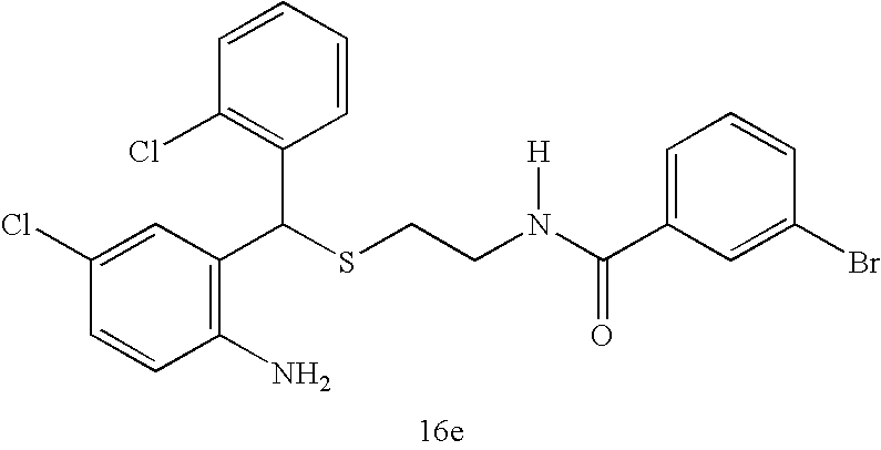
C1=CC(Cl)=CC(C(SCCN(C(=O)C2=CC=CC(Br)=C2)[H])C2=C(Cl)C=CC=C2)=C1N
